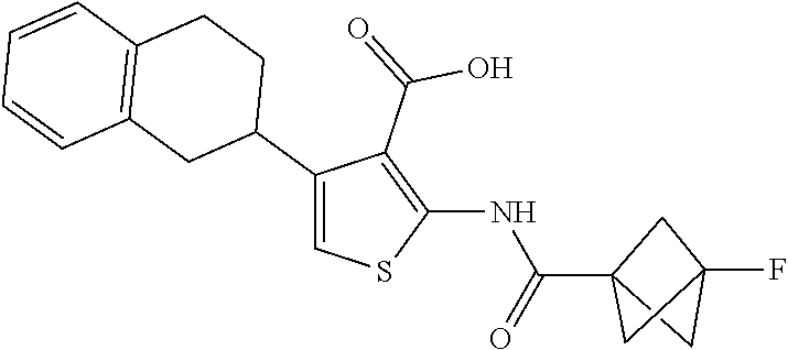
C1(C2CCC3=C(C2)C=CC=C3)=CSC(NC(C23CC(F)(C2)C3)=O)=C1C(=O)O
